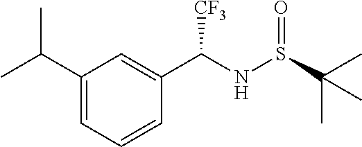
C1(C(C)C)=CC=CC(C(NS(C(C)(C)C)=O)[CF3])=C1
